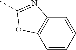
C1=CC=CC2=C1OC(C)=N2
